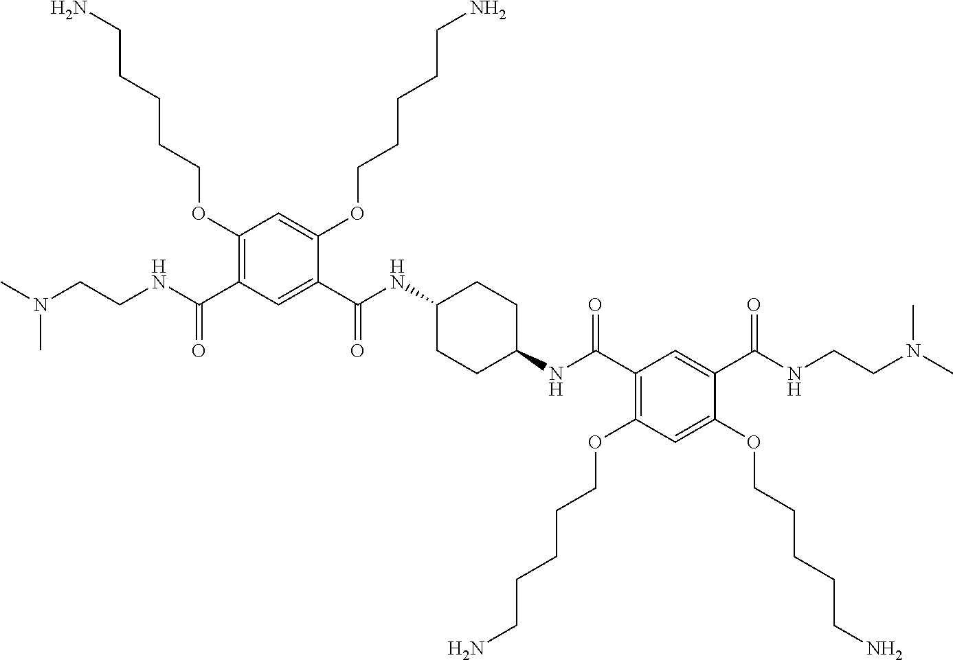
C1(C(NC2CCC(NC(C3=C(OCCCCCN)C=C(OCCCCCN)C(C(NCCN(C)C)=O)=C3)=O)CC2)=O)=CC(C(NCCN(C)C)=O)=C(OCCCCCN)C=C1OCCCCCN
